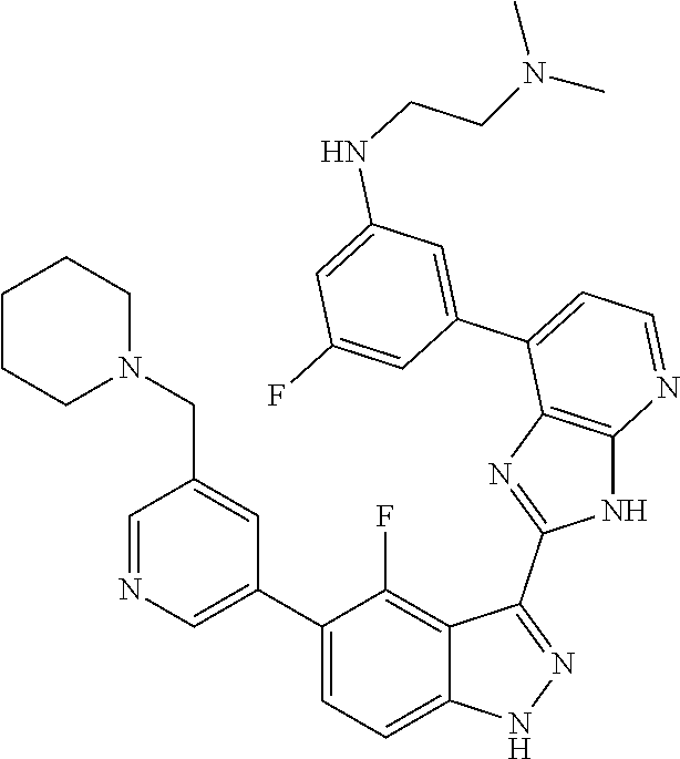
C1=NC=C(C2=CC=C3C(=C2F)C(C2=NC4=C(N2)N=CC=C4C2=CC(NCCN(C)C)=CC(F)=C2)=NN3)C=C1CN1CCCCC1
